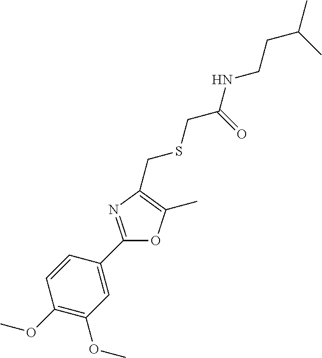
C1=CC(C2=NC(CSCC(=O)NCCC(C)C)=C(C)O2)=CC(OC)=C1OC
